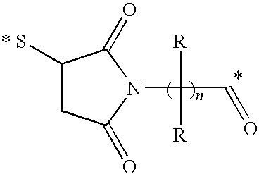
C1(S)CC(=O)N(C([R])([R])C=O)C1=O.*
